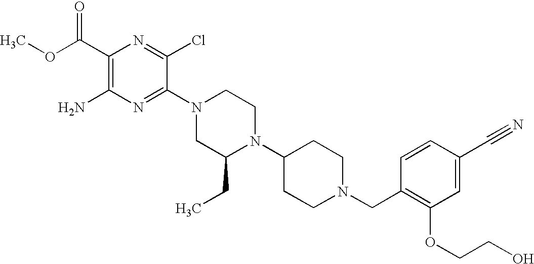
C1(C(OC)=O)=C(N)N=C(N2CC(CC)N(C3CCN(CC4=C(OCCO)C=C(C#N)C=C4)CC3)CC2)C(Cl)=N1
